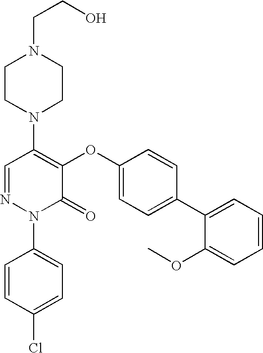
N1(C2=C(OC3=CC=C(C4=CC=CC=C4OC)C=C3)C(=O)N(C3=CC=C(Cl)C=C3)N=C2)CCN(CCO)CC1
